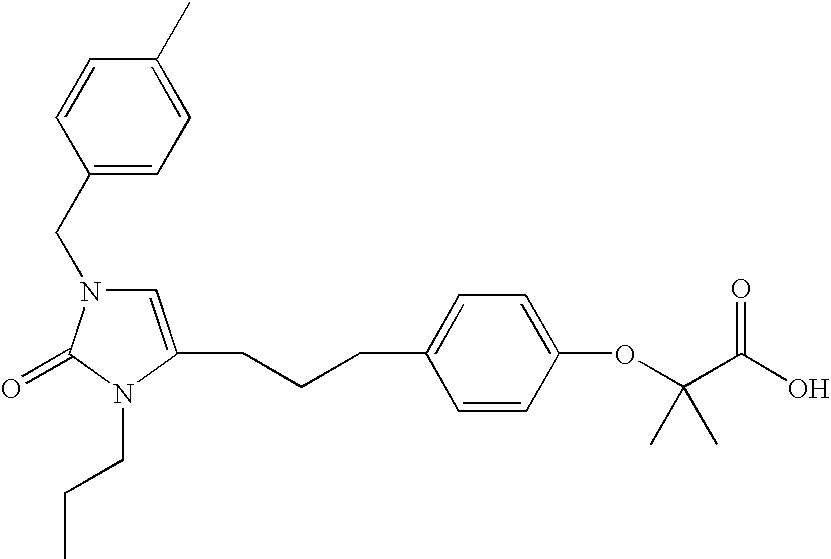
C1(CN2C=C(CCCC3=CC=C(OC(C(O)=O)(C)C)C=C3)N(CCC)C2=O)=CC=C(C)C=C1
